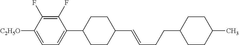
C1CC(C2=CC=C([C2H5O])C(F)=C2F)CCC1C=CCCC1CCC(C)CC1
